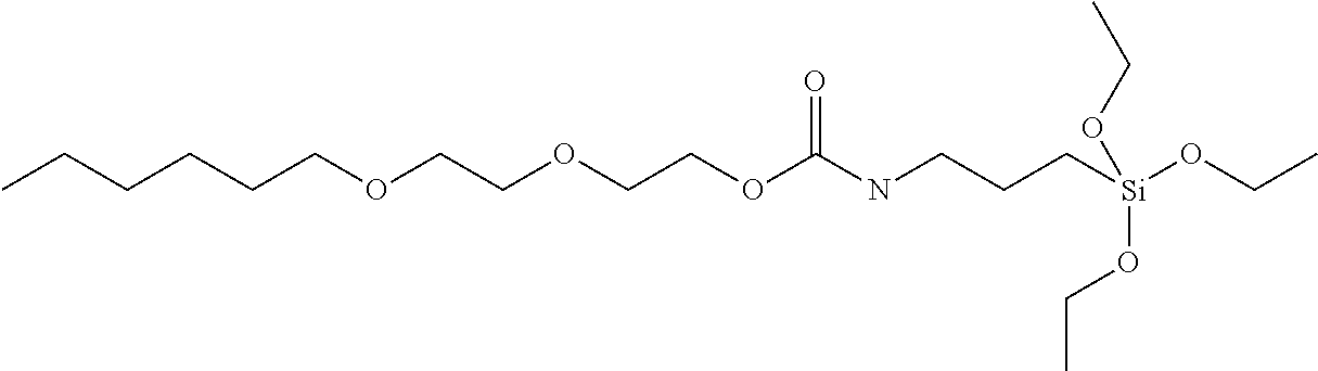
CCCCCCOCCOCCOC(NCCC[Si](OCC)(OCC)OCC)=O
